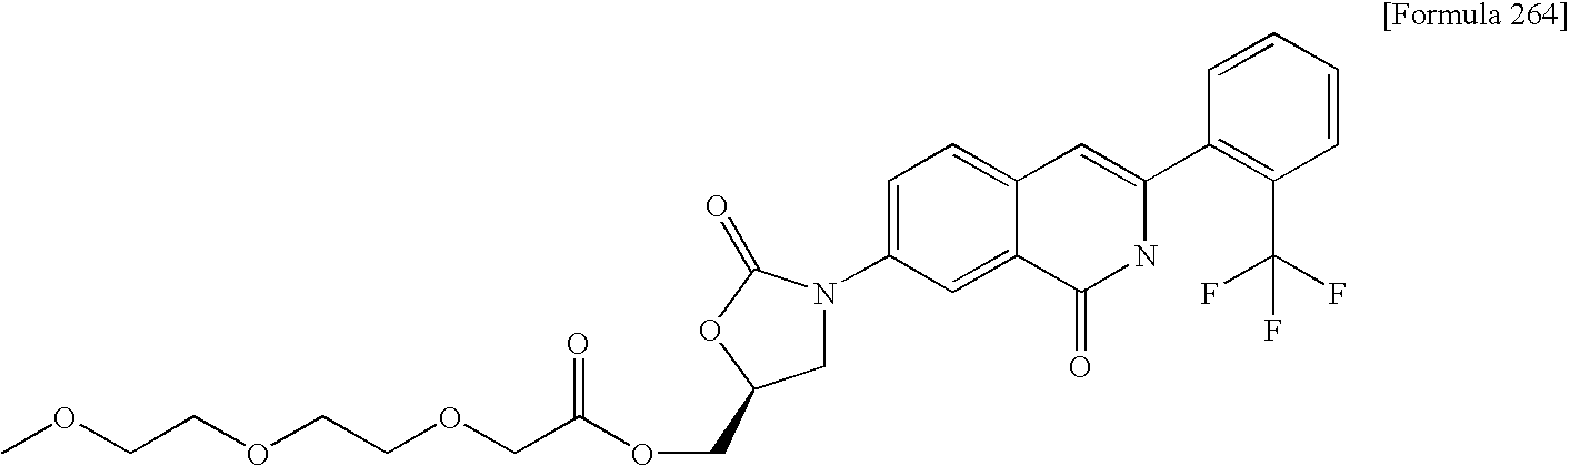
C1=CC=CC(C2=CC3=CC=C(N4CC(COC(COCCOCCOC)=O)OC4=O)C=C3C(=O)N2)=C1C(F)(F)F
